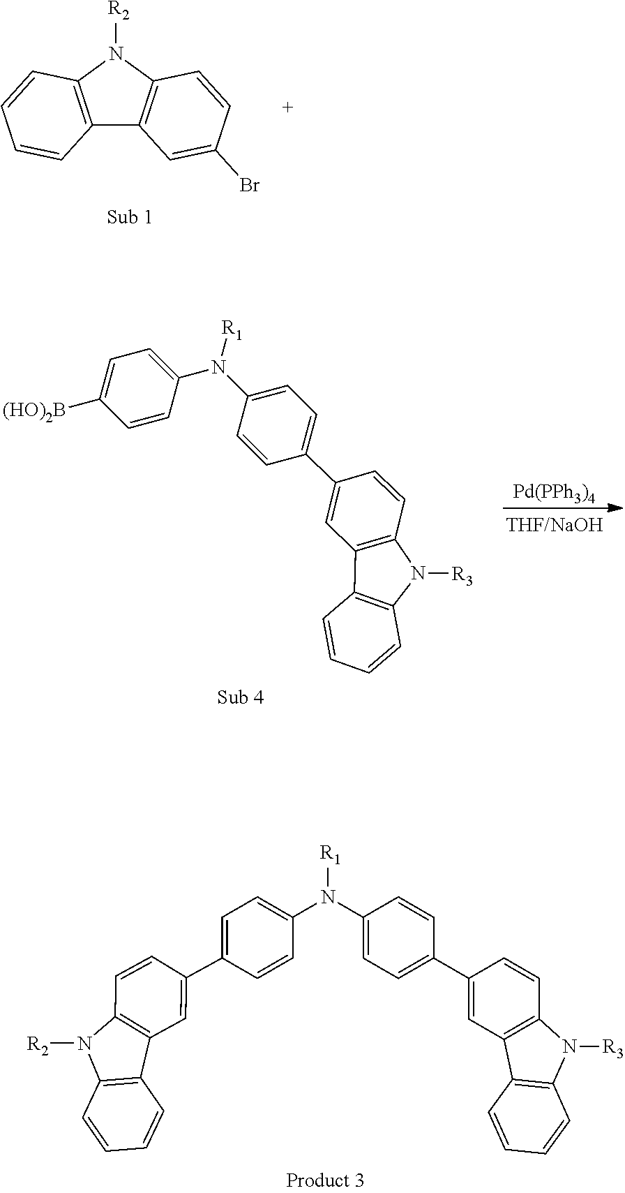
C12=C(N([R2])C3=C1C=C(Br)C=C3)C=CC=C2.C1(C2=CC=C(N(C3=CC=C(C4=CC5=C(C=C4)N([R2])C4=C5C=CC=C4)C=C3)[R1])C=C2)=CC2=C(C=C1)N([R3])C1=C2C=CC=C1.[Pd(PPh3)4].C1(C2=CC=C(N([R1])C3=CC=C([(HO)2B])C=C3)C=C2)=CC2=C(C=C1)N([R3])C1=C2C=CC=C1
